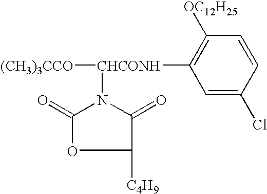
C1([C4H9])C(=O)N([CHCONH](C2=C([OC12H25])C=CC(Cl)=C2)[(CH3)3CCO])C(=O)O1
